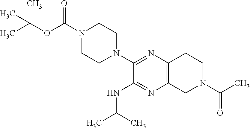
O(C(N1CCN(C2=NC3=C(N=C2NC(C)C)CN(C(C)=O)CC3)CC1)=O)C(C)(C)C
